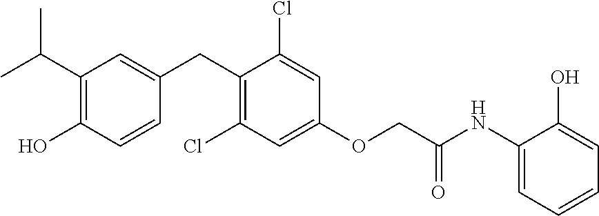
C1(CC2=CC(C(C)C)=C(O)C=C2)=C(Cl)C=C(OCC(NC2=CC=CC=C2O)=O)C=C1Cl
